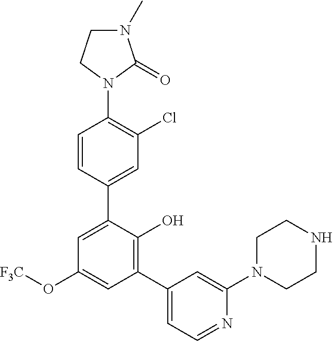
C1=CC(C2=CC(O[F3C])=CC(C3=CC=NC(N4CCNCC4)=C3)=C2O)=CC(Cl)=C1N1C(=O)N(C)CC1
